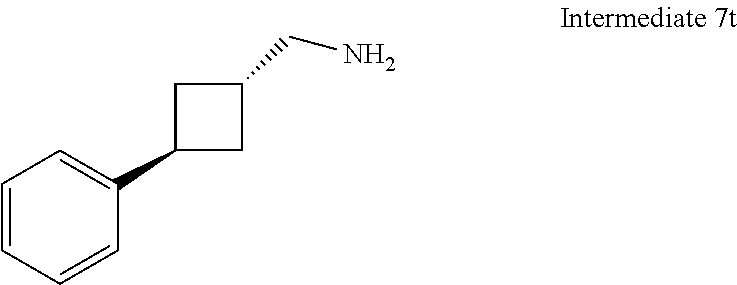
C1=CC=CC(C2CC(CN)C2)=C1
